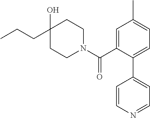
C(C)CC1(O)CCN(C(C2=CC(C)=CC=C2C2=CC=NC=C2)=O)CC1
